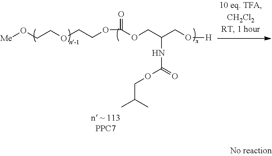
C(=O)(OCC(NC(=O)OCC(C)C)CO[H])OCCOCCO[Me].[n ~ 113PPC7]
